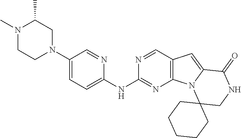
N1(C)CCN(C2=CC=C(NC3=NC4=C(C=N3)C=C3N4C4(CNC3=O)CCCCC4)N=C2)CC1C
